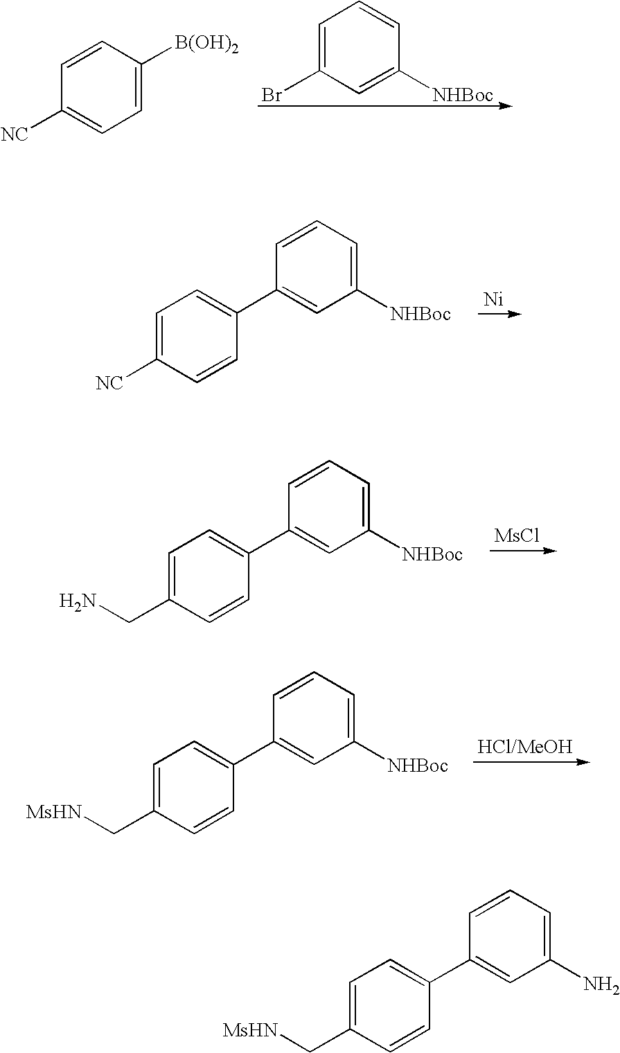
C1=C(Br)C=C([NHBoc])C=C1.C1=CC([NC])=CC=C1[B(OH)2].[Ni].C1=C(C2=CC([NHBoc])=CC=C2)C=CC([NC])=C1.[MsCl].C1=C(C2=CC([NHBoc])=CC=C2)C=CC(CN)=C1.C1=C(C2=CC([NHBoc])=CC=C2)C=CC(C[MsHN])=C1.C1=C(C2=CC(N)=CC=C2)C=CC(C[MsHN])=C1
